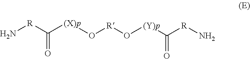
C([(X)p]O[R]O[(Y)p]C([R]N)=O)([R]N)=O
